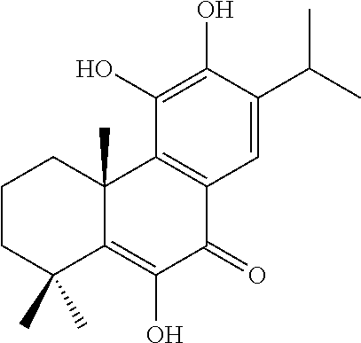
C1(O)=C(O)C(C(C)C)=CC2=C1C1(C)C(=C(O)C2=O)C(C)(C)CCC1
